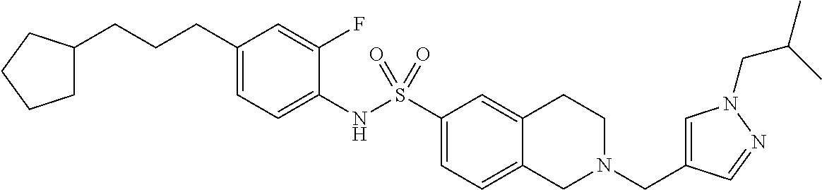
C1(CCCC2CCCC2)=CC=C(NS(C2=CC=C3C(=C2)CCN(CC2=CN(CC(C)C)N=C2)C3)(=O)=O)C(F)=C1
